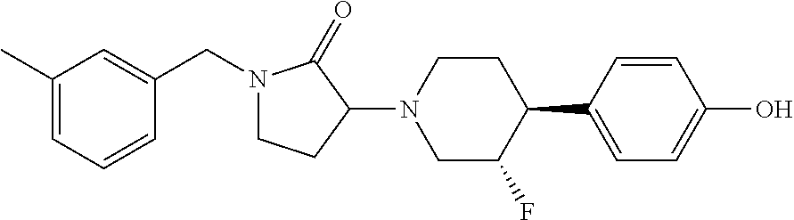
N1(CC2=CC(C)=CC=C2)CCC(N2CC(F)C(C3=CC=C(O)C=C3)CC2)C1=O
